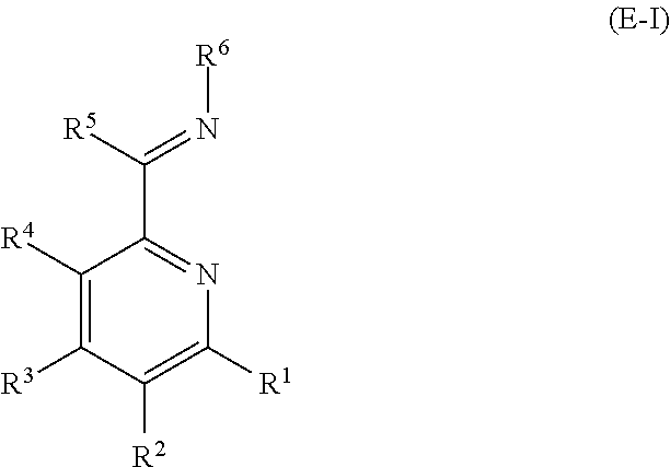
C1(C(=N[R6])[R5])=NC([R1])=C([R2])C([R3])=C1[R4]
